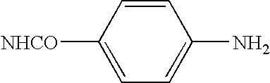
C1=CC([NHCO])=CC=C1N
